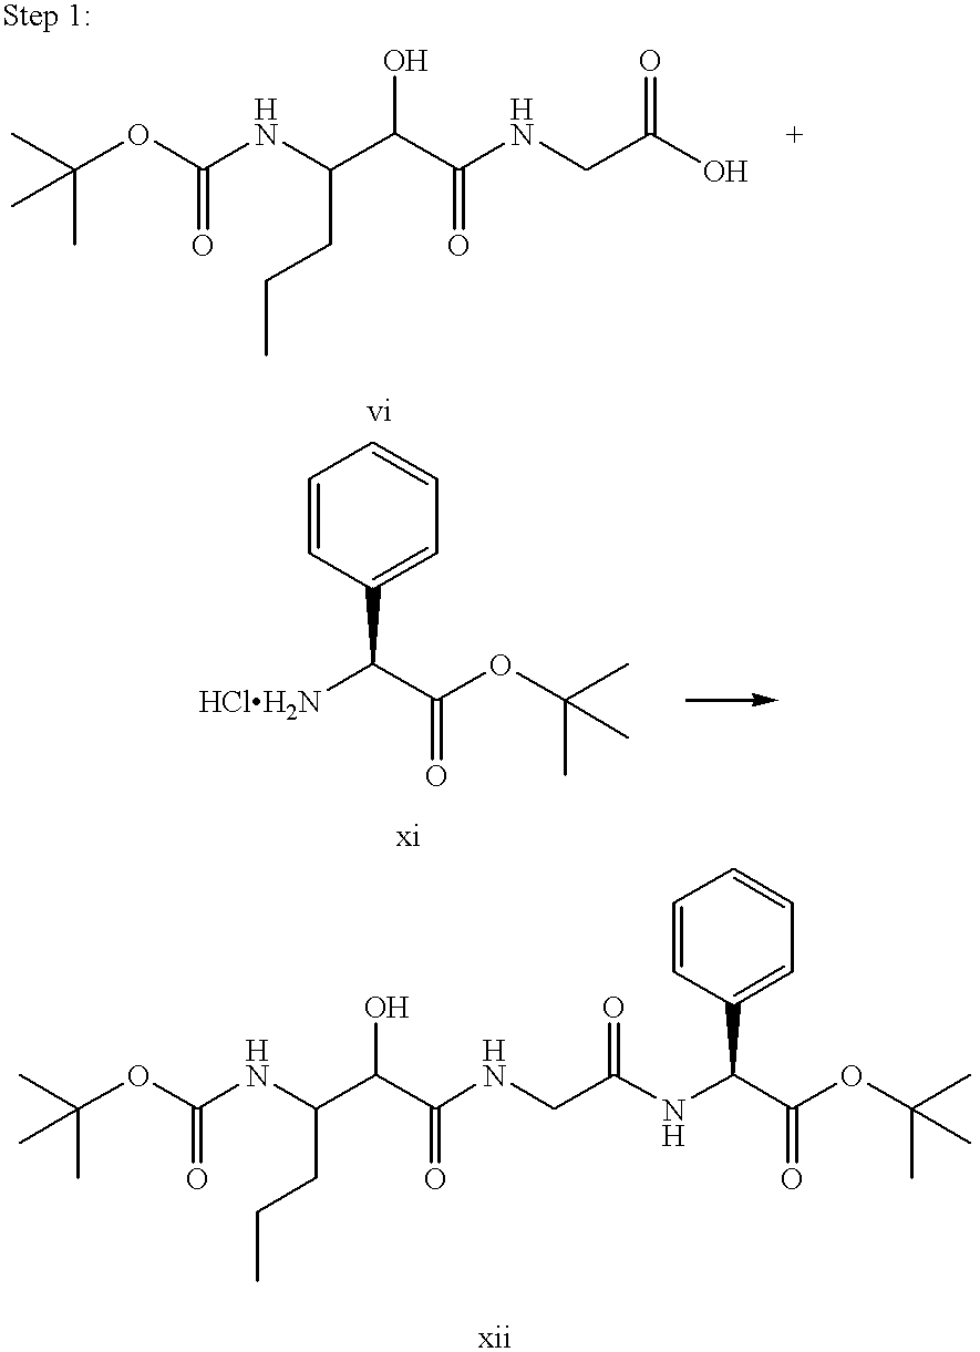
CC(OC(NC(C(C(NCC(O)=O)=O)O)CCC)=O)(C)C.C1=CC(C(C(OC(C)(C)C)=O)NC(CNC(C(C(NC(OC(C)(C)C)=O)CCC)O)=O)=O)=CC=C1.C1=CC(C([HClH2N])C(OC(C)(C)C)=O)=CC=C1
